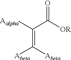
C(=C([Abeta])[Abeta])(C([OR])=O)[Aalpha]
